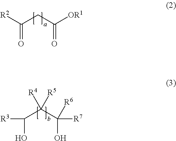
C(CC([OR1])=O)([R2])=O.C(C(C([R7])([R6])O)([R5])[R4])([R3])O
